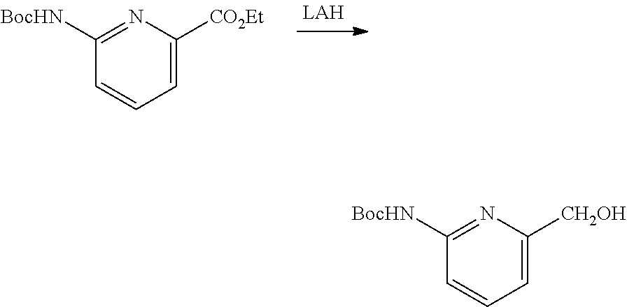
C1([BocHN])=NC([CO2Et])=CC=C1.C1([BocHN])=NC([CH2OH])=CC=C1
